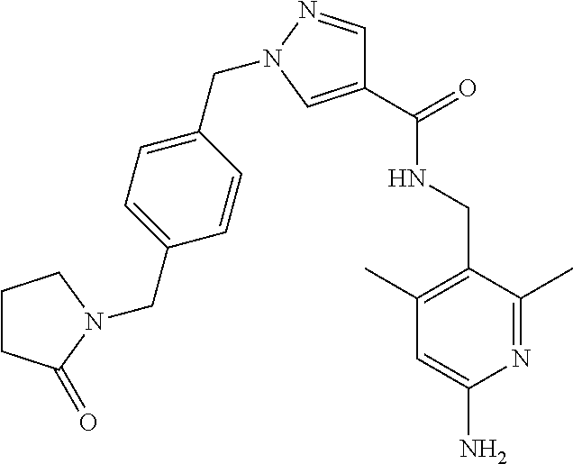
C1(C)=NC(N)=CC(C)=C1CNC(C1=CN(CC2=CC=C(CN3C(=O)CCC3)C=C2)N=C1)=O
